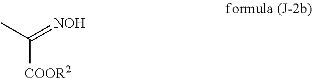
C([COOR2])(C)=[NOH]
